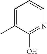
C1(C)=CC=CN=C1O
